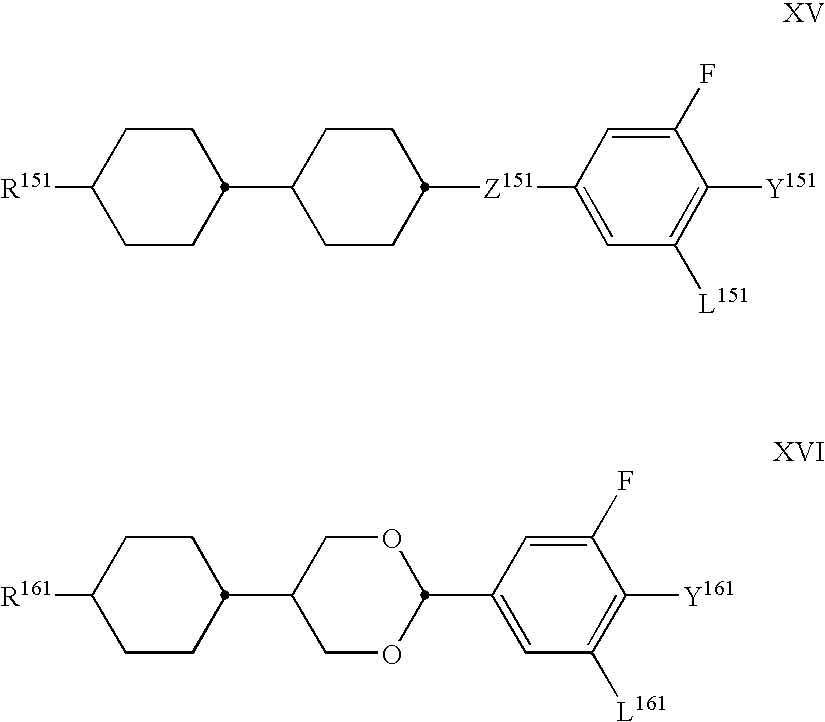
C1CC(C2CCC([Z151]C3=CC([L151])=C([Y151])C(F)=C3)CC2)CCC1[R151].C1CC(C2COC(C3=CC([L161])=C([Y161])C(F)=C3)OC2)CCC1[R161]
